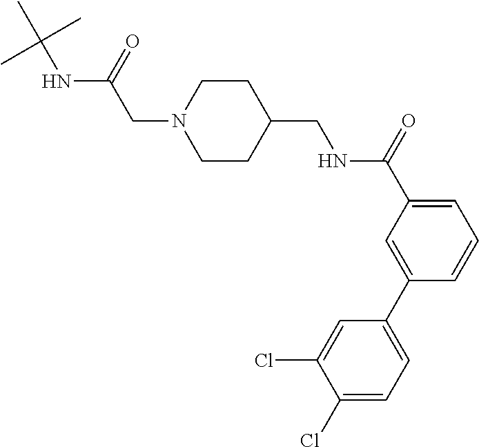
CC(NC(CN1CCC(CNC(C2=CC=CC(C3=CC=C(Cl)C(Cl)=C3)=C2)=O)CC1)=O)(C)C
